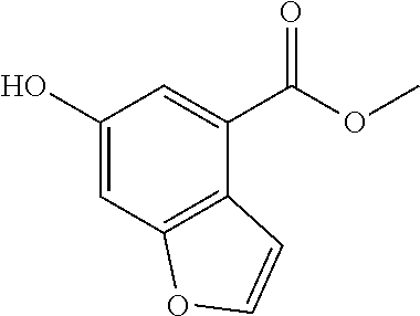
C1(O)=CC2=C(C(C(OC)=O)=C1)C=CO2
